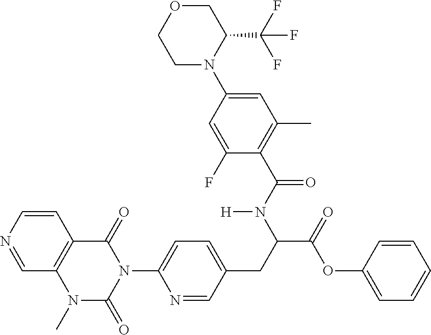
C1=NC=CC2=C1N(C)C(=O)N(C1=CC=C(CC(C(=O)OC3=CC=CC=C3)N(C(C3=C(C)C=C(N4C(C(F)(F)F)COCC4)C=C3F)=O)[H])C=N1)C2=O
